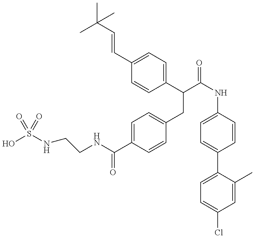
OS(=O)(NCCNC(=O)C1=CC=C(CC(C2=CC=C(C=CC(C)(C)C)C=C2)C(=O)NC2=CC=C(C3=CC=C(Cl)C=C3C)C=C2)C=C1)=O
